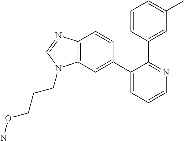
C12=C(C=C(C3=CC=CN=C3C3=CC(C)=CC=C3)C=C1)N(CCCON)C=N2
